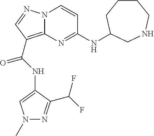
N(C(=O)C1=C2N(N=C1)C=CC(NC1CCCCNC1)=N2)C1=CN(C)N=C1C(F)F
